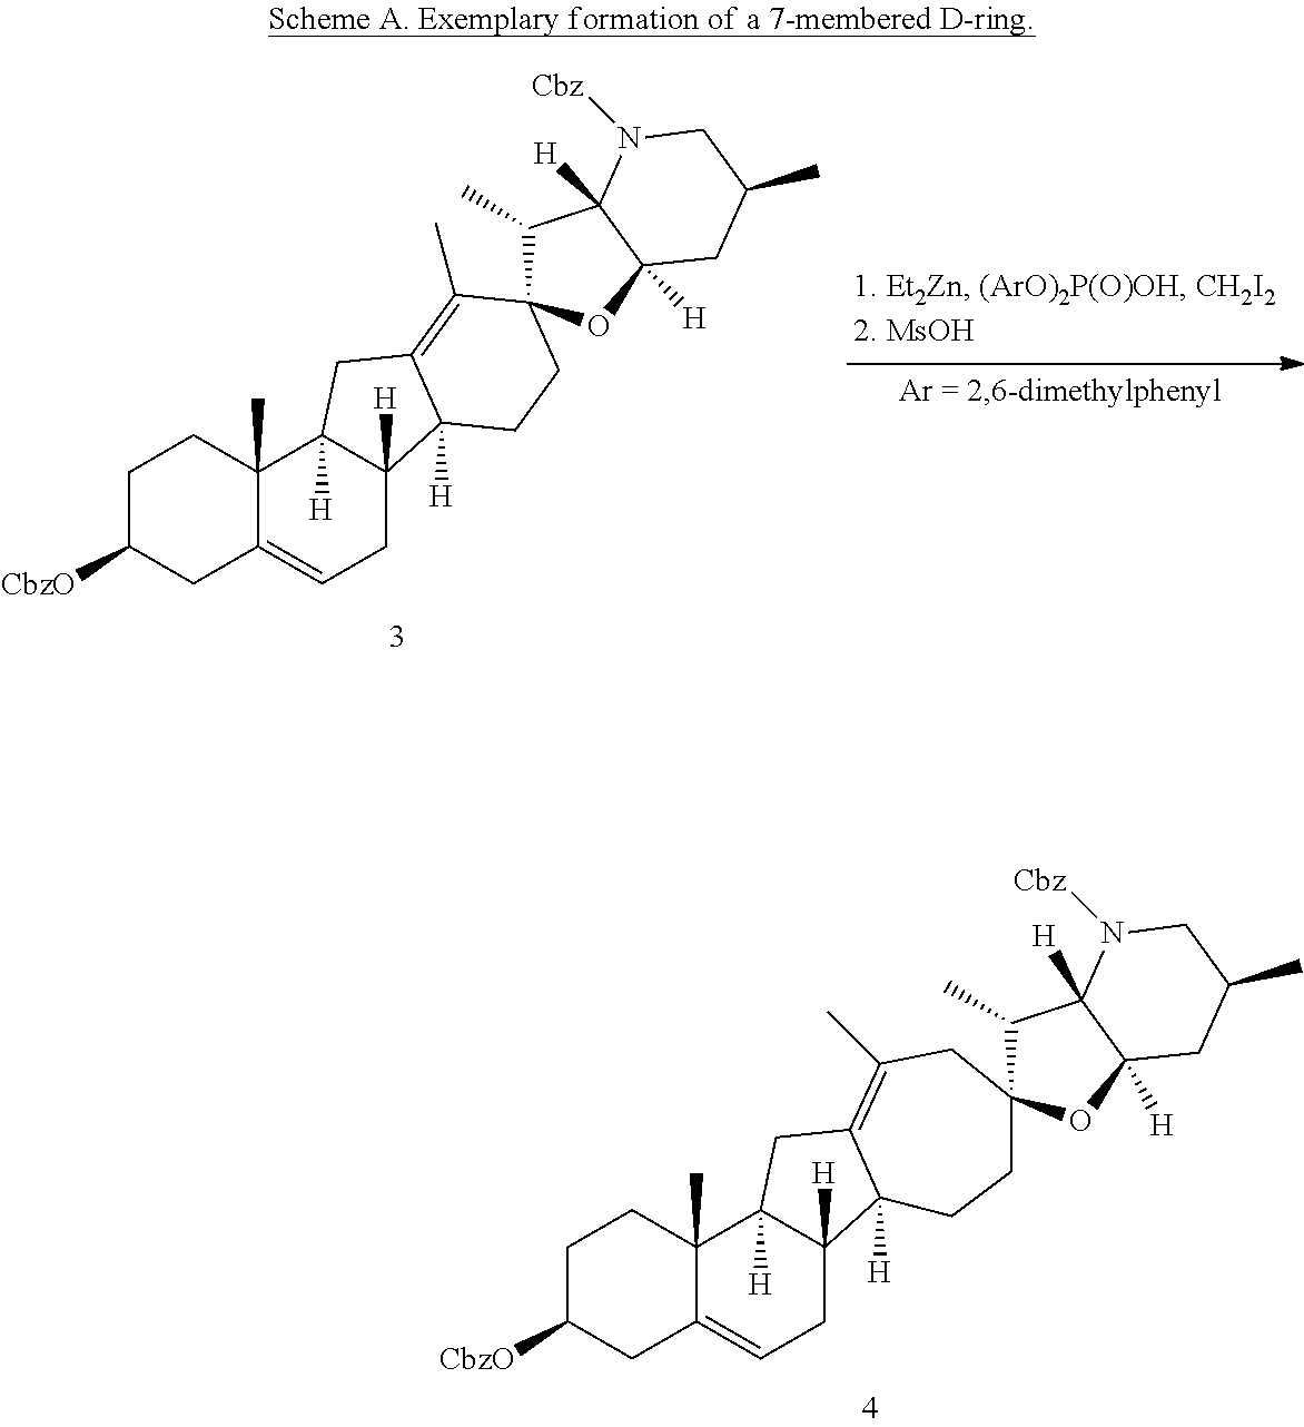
C1C([CbzO])CC2=CCC3([H])C([H])(C2(C)C1)CC1=C(C)CC2(CCC31[H])C(C)C1([H])C([H])(O2)CC(C)CN1[Cbz].C1C([CbzO])CC2=CCC3([H])C([H])(C2(C)C1)CC1=C(C)C2(CCC31[H])C(C)C1([H])C([H])(O2)CC(C)CN1[Cbz]
